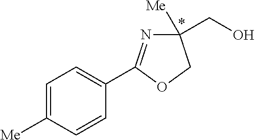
C1=C([Me])C=CC(C2=NC([Me])(CO)CO2)=C1
